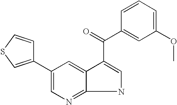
C1=C(C2=CSC=C2)C=C2C(=N1)NC=C2C(C1=CC(OC)=CC=C1)=O
